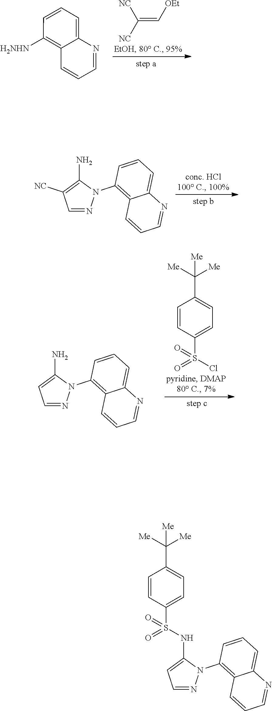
C1([H2NHN])=C2C(=CC=C1)N=CC=C2.C(=C[OEt])([NC])[NC].C1=NN(C2=C3C(=CC=C2)N=CC=C3)C(N)=C1[NC].C1=CC(S(Cl)(=O)=O)=CC=C1C([Me])([Me])[Me].C1=NN(C2=C3C(=CC=C2)N=CC=C3)C(N)=C1.C1=CC(C([Me])([Me])[Me])=CC=C1S(NC1=CC=NN1C1=C2C(=CC=C1)N=CC=C2)(=O)=O
